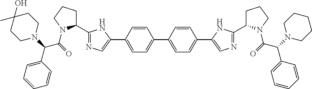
C1=CC(C(C(=O)N2C(C3=NC=C(C4=CC=C(C5=CC=C(C6=CN=C(C7CCCN7C(C(C7=CC=CC=C7)N7CCCCC7)=O)N6)C=C5)C=C4)N3)CCC2)N2CCC(O)(C)CC2)=CC=C1
